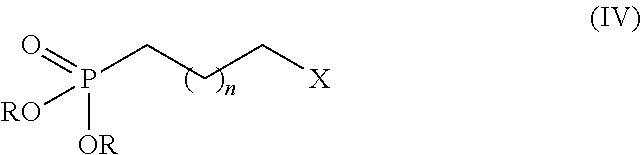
P(CCC[X])(=O)([OR])[RO]
